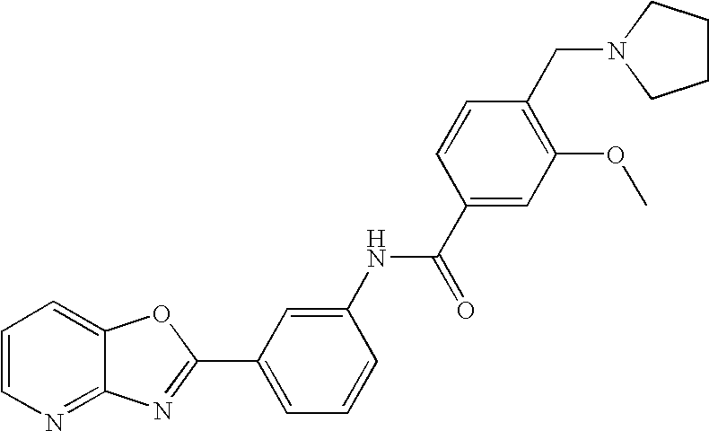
C12=NC=CC=C1OC(C1=CC=CC(NC(C3=CC(OC)=C(CN4CCCC4)C=C3)=O)=C1)=N2
